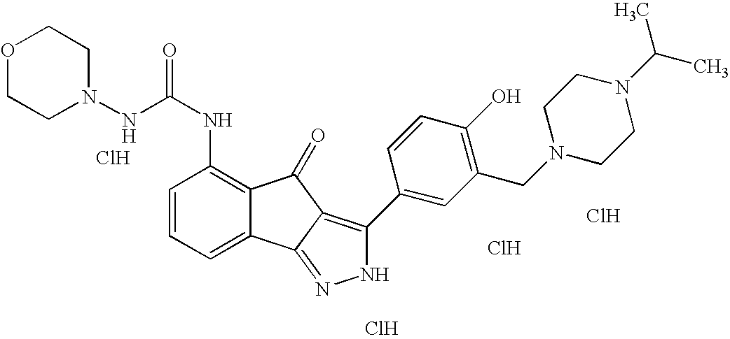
C1=CC=C2C(=C1NC(=O)NN1CCOCC1)C(=O)C1=C(C3=CC(CN4CCN(C(C)C)CC4)=C(O)C=C3)NN=C21.Cl.Cl.Cl.Cl
